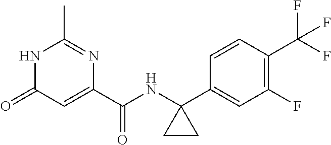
C1(C)=NC(C(NC2(C3=CC(F)=C(C(F)(F)F)C=C3)CC2)=O)=CC(=O)N1
